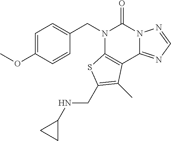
C1=C(OC)C=CC(CN2C3=C(C4=NC=NN4C2=O)C(C)=C(CNC2CC2)S3)=C1
